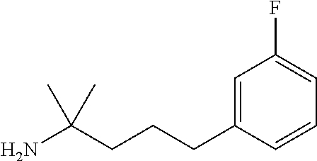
C1=CC(CCCC(N)(C)C)=CC(F)=C1
